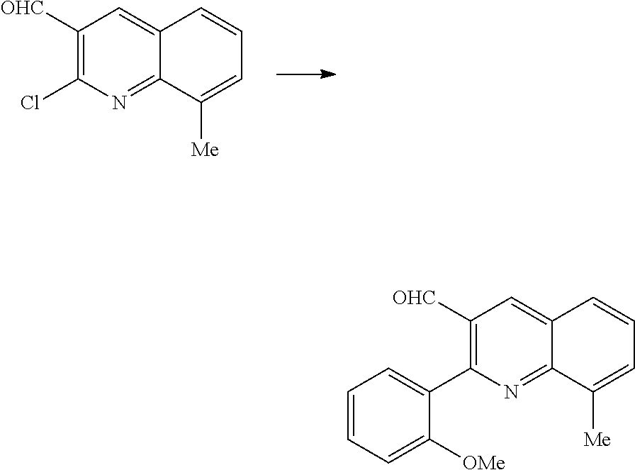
C1([OHC])=C(Cl)N=C2C(=C1)C=CC=C2[Me].C1([OHC])=C(C2=CC=CC=C2[OMe])N=C2C(=C1)C=CC=C2[Me]
